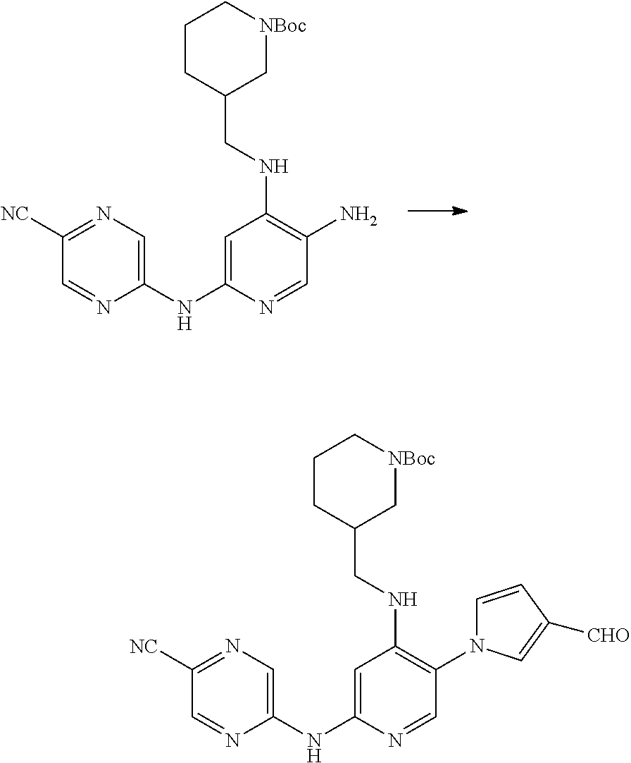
C1(NC2=CC(NCC3C[NBoc]CCC3)=C(N)C=N2)=CN=C([NC])C=N1.C1(NC2=CC(NCC3C[NBoc]CCC3)=C(N3C=CC([CHO])=C3)C=N2)=CN=C([NC])C=N1
